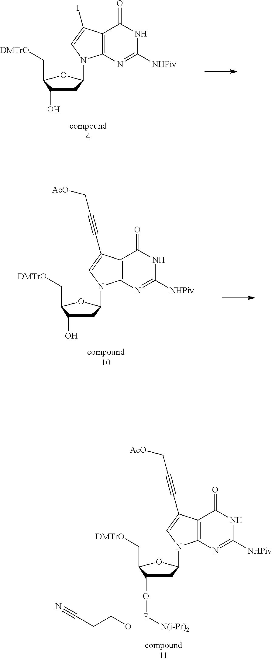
C1(C[DMTrO])C(O)CC(N2C3=C(C(=O)NC([NHPiv])=N3)C(I)=C2)O1.C1(C[DMTrO])C(O)CC(N2C3=C(C(=O)NC([NHPiv])=N3)C(C#CC[AcO])=C2)O1.C1(C[DMTrO])C(OP[N(i-Pr)2])CC(N2C3=C(C(=O)NC([NHPiv])=N3)C(C#CC[AcO])=C2)O1.OCCC#N
